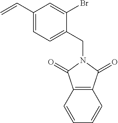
C12=C(C=CC=C1)C(=O)N(CC1=CC=C(C=C)C=C1Br)C2=O
